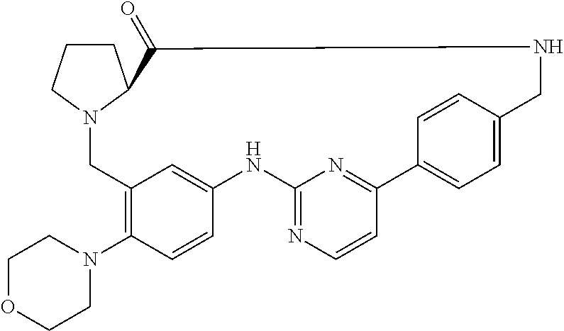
C1CCN2C1C(=O)NCC1=CC=C(C3=NC(=NC=C3)NC3=CC(=C(N4CCOCC4)C=C3)C2)C=C1
